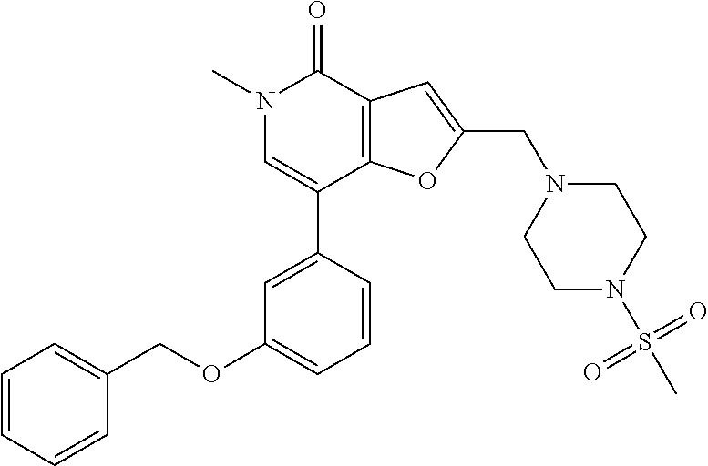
N1(C)C=C(C2=CC(OCC3=CC=CC=C3)=CC=C2)C2=C(C1=O)C=C(CN1CCN(S(C)(=O)=O)CC1)O2
